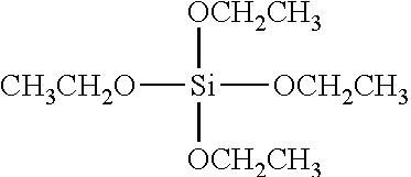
[OH2CH3C][Si]([OCH2CH3])([OCH2CH3])[OCH2CH3]
